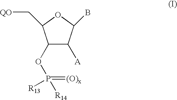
C1(OP(=[(O)x])([R14])[R13])C([A])C(B)OC1C[QO]
